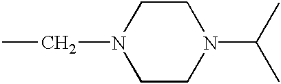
N1(C(C)C)CCN(CC)CC1
